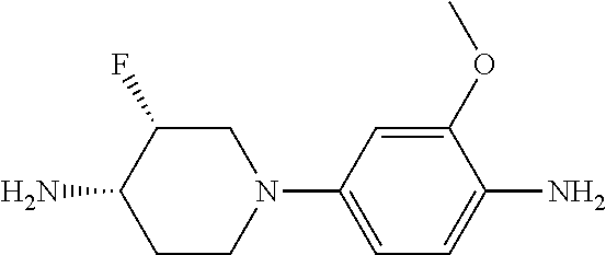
NC1CCN(C2=CC=C(N)C(OC)=C2)CC1F
